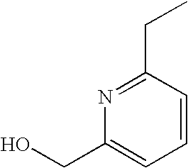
OCC1=CC=CC(CC)=N1
